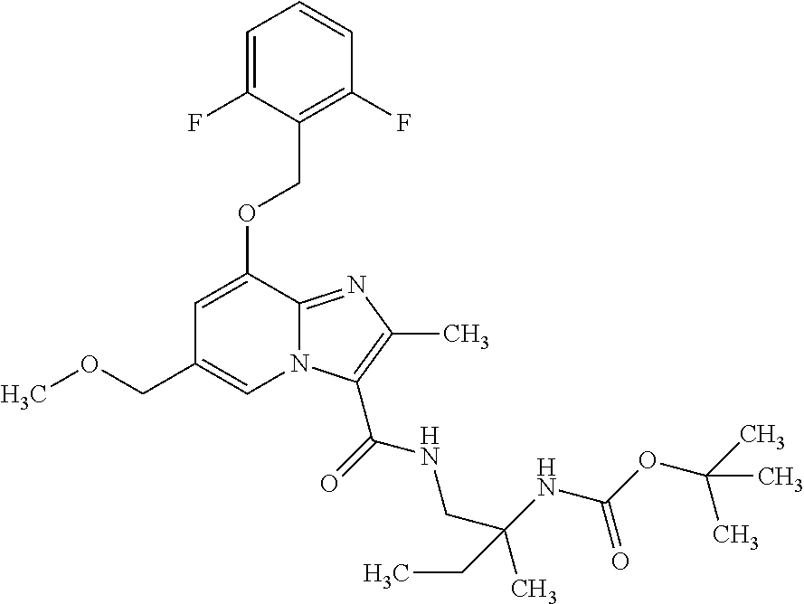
C1=C(F)C(COC2=CC(COC)=CN3C2=NC(C)=C3C(=O)NCC(C)(NC(OC(C)(C)C)=O)CC)=C(F)C=C1
